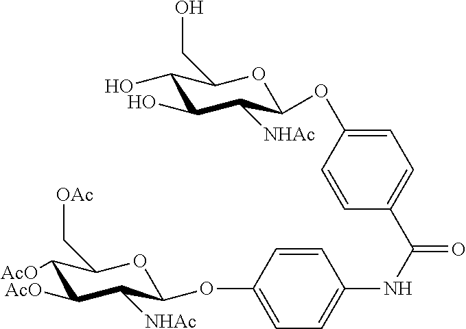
C1(O)C(O)C([NHAc])C(OC2=CC=C(C(=O)NC3=CC=C(OC4C([NHAc])C([AcO])C([AcO])C(C[OAc])O4)C=C3)C=C2)OC1CO
